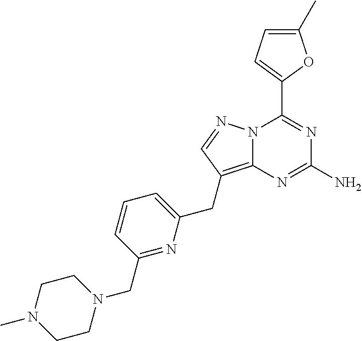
N12C(=C(CC3=CC=CC(CN4CCN(C)CC4)=N3)C=N1)N=C(N)N=C2C1=CC=C(C)O1
